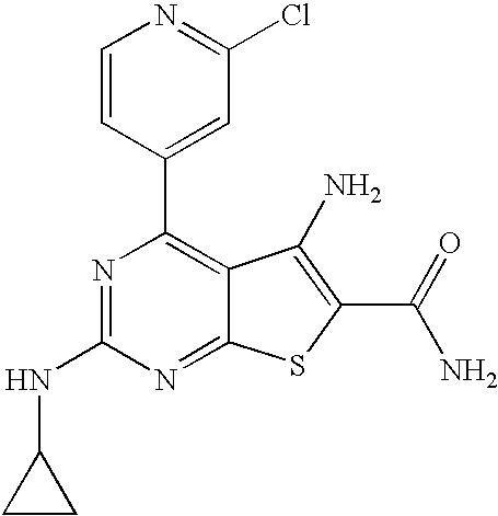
C1=CC(C2=C3C(=NC(NC4CC4)=N2)SC(C(N)=O)=C3N)=CC(Cl)=N1
